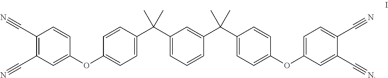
C(C1=C(C#N)C=CC(OC2=CC=C(C(C3=CC=CC(C(C4=CC=C(OC5=CC=C(C#N)C(C#N)=C5)C=C4)(C)C)=C3)(C)C)C=C2)=C1)#N
